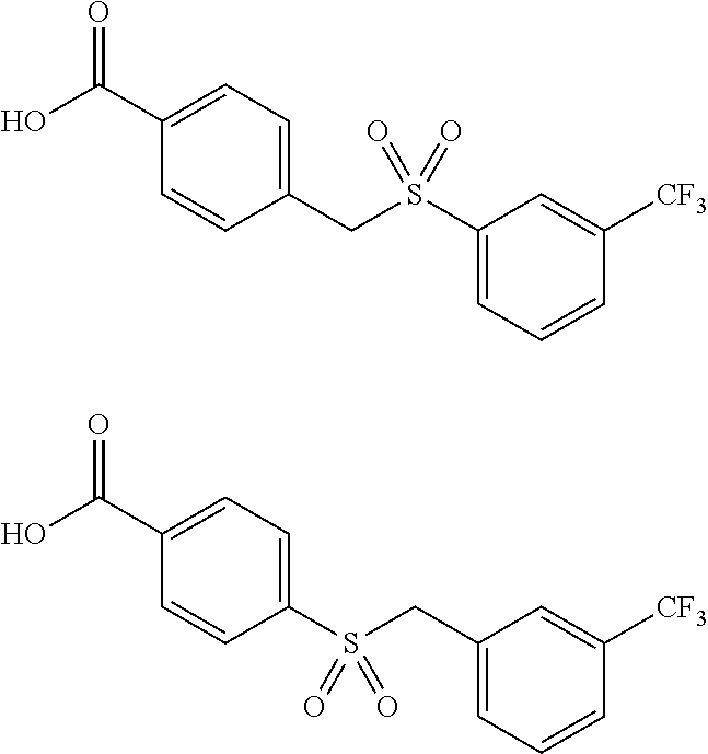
C1(C(O)=O)=CC=C(CS(C2=CC=CC([CF3])=C2)(=O)=O)C=C1.C1(C(O)=O)=CC=C(S(CC2=CC=CC([CF3])=C2)(=O)=O)C=C1
